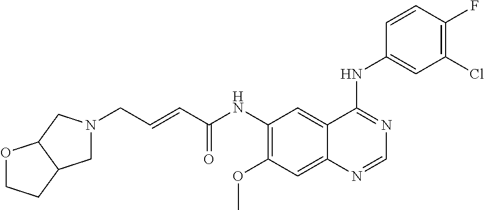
C(C=CC(NC1=C(OC)C=C2C(=C1)C(NC1=CC(Cl)=C(F)C=C1)=NC=N2)=O)N1CC2C(C1)OCC2
